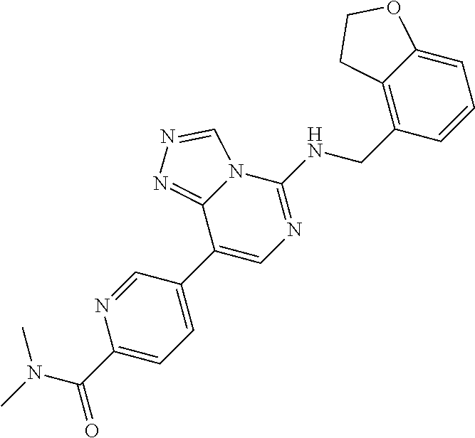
C1(C(=O)N(C)C)=CC=C(C2=CN=C(NCC3=C4C(=CC=C3)OCC4)N3C2=NN=C3)C=N1
